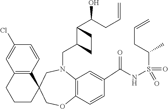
C1(Cl)=CC2=C(C=C1)C1(CCC2)COC2=C(N(CC3C(C(CC=C)O)CC3)C1)C=C(C(NS(C(CC=C)C)(=O)=O)=O)C=C2
